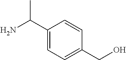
NC(C)C1=CC=C(CO)C=C1
